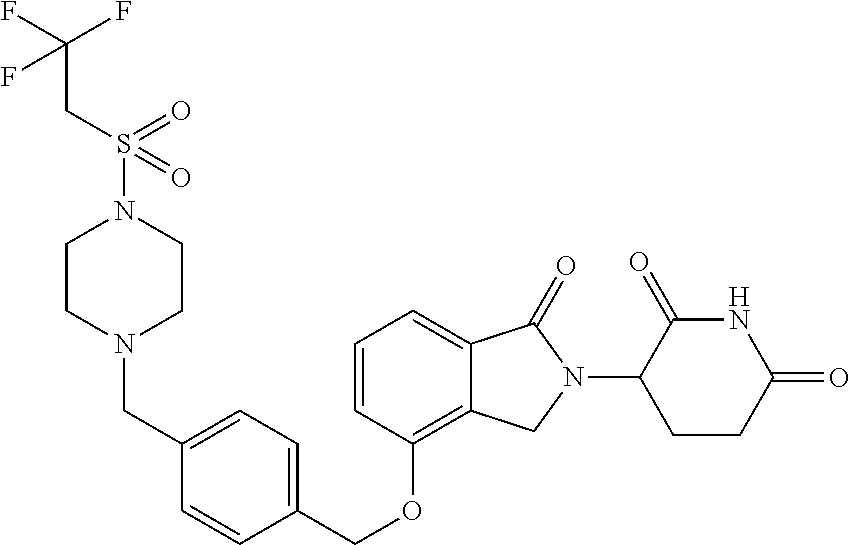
C(OC1=C2C(=CC=C1)C(=O)N(C1C(=O)NC(=O)CC1)C2)C1=CC=C(CN2CCN(S(CC(F)(F)F)(=O)=O)CC2)C=C1
